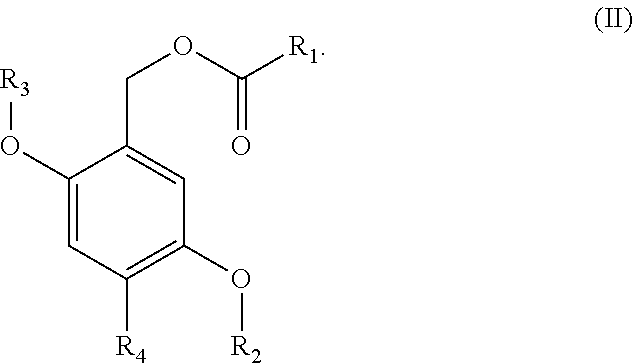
C1(O[R3])=CC([R4])=C(O[R2])C=C1COC([R1])=O
